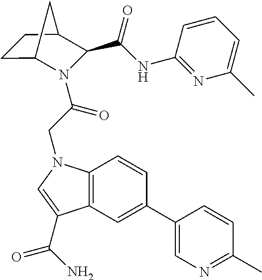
C12=C(N(CC(=O)N3C4CCC(C3C(NC3=NC(C)=CC=C3)=O)C4)C=C1C(N)=O)C=CC(C1=CN=C(C)C=C1)=C2
